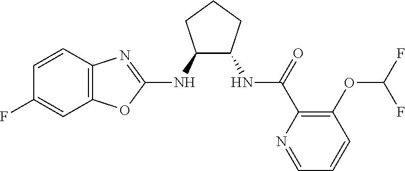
C12=C(C=CC(F)=C1)N=C(NC1C(NC(C3=C(OC(F)F)C=CC=N3)=O)CCC1)O2
